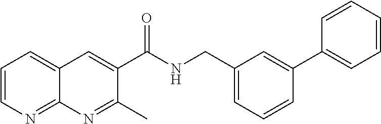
C1=CN=C2C(=C1)C=C(C(NCC1=CC=CC(C3=CC=CC=C3)=C1)=O)C(C)=N2
